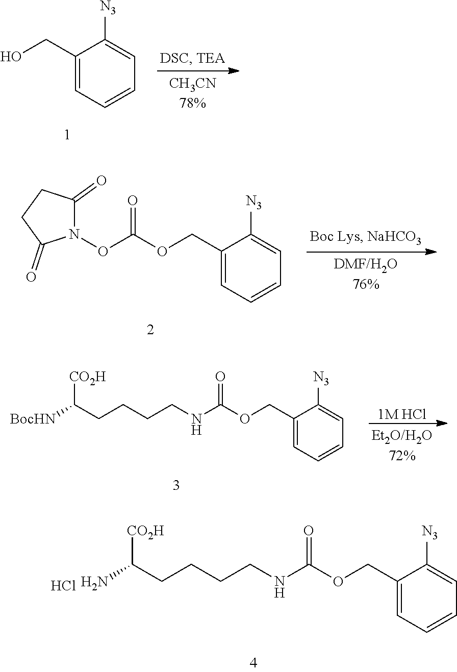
C1(COC(NCCCCC(N)[CO2H])=O)=CC=CC=C1[N3].Cl.C1(CO)=CC=CC=C1[N3].C1(COC(ON2C(=O)CCC2=O)=O)=CC=CC=C1[N3].C1(COC(NCCCCC([BocHN])[CO2H])=O)=CC=CC=C1[N3].[1M HCl]
